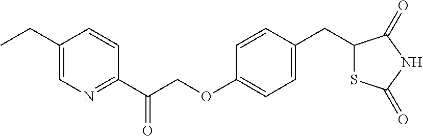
C1=CC(CC2SC(=O)NC2=O)=CC=C1OCC(C1=NC=C(CC)C=C1)=O
